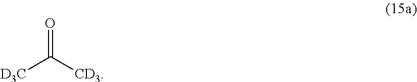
[D3C]C([CD3])=O
